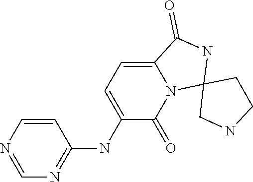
C1=NC=CC(NC2=CC=C3N(C2=O)C2(NC3=O)CNCC2)=N1
